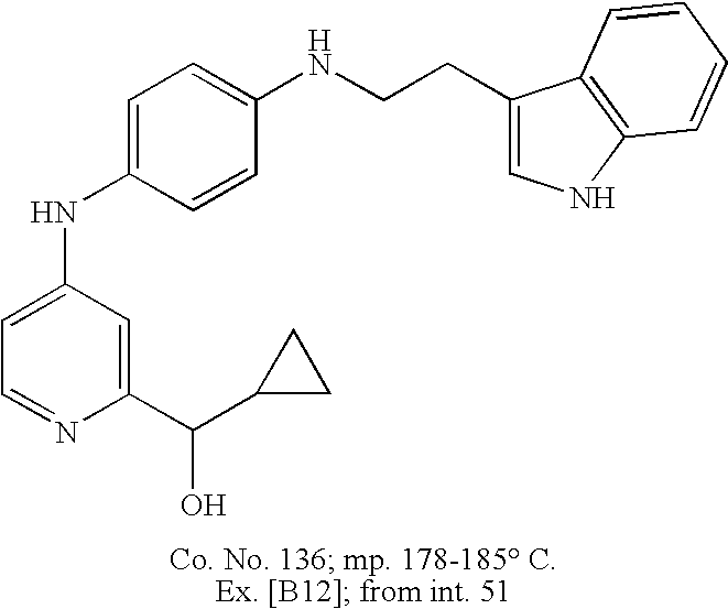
C1=C(NC2=CC=C(NCCC3=CNC4=C3C=CC=C4)C=C2)C=C(C(O)C2CC2)N=C1
